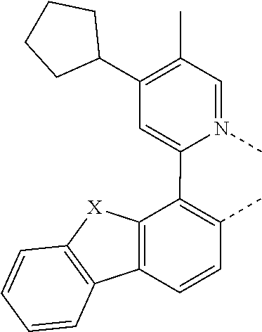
C1=N(C)C(C2=C(C)C=CC3=C2[X]C2=C3C=CC=C2)=CC(C2CCCC2)=C1C
